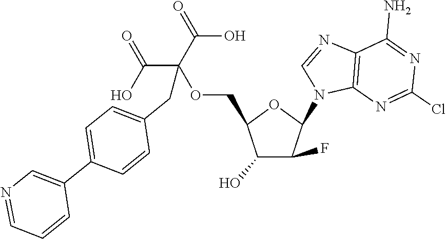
C1(O)C(F)C(N2C3=C(N=C2)C(N)=NC(Cl)=N3)OC1COC(C(O)=O)(C(O)=O)CC1=CC=C(C2=CN=CC=C2)C=C1
